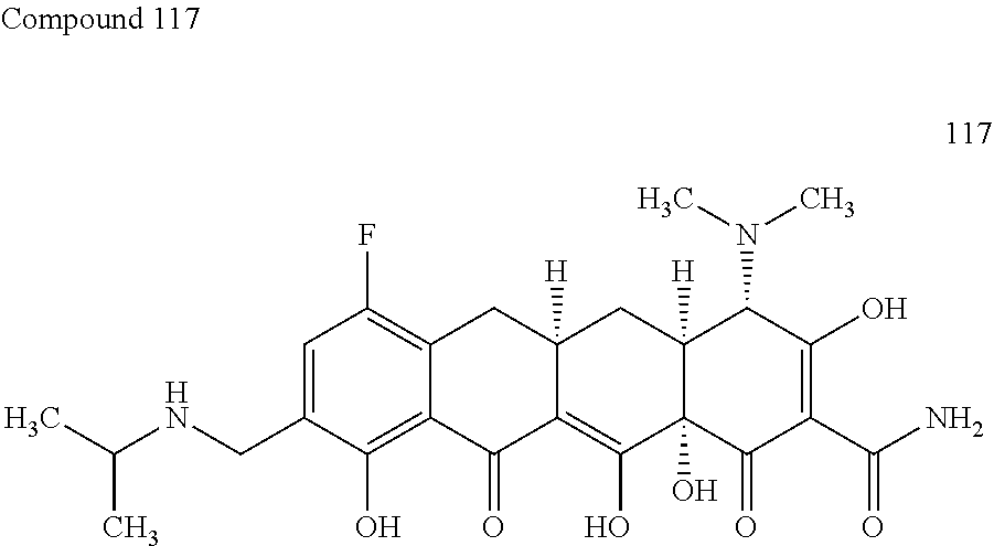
C1=C(CNC(C)C)C(O)=C2C(=C1F)CC1([H])C(=C(O)C3(O)C([H])(C1)C(N(C)C)C(O)=C(C(N)=O)C3=O)C2=O
